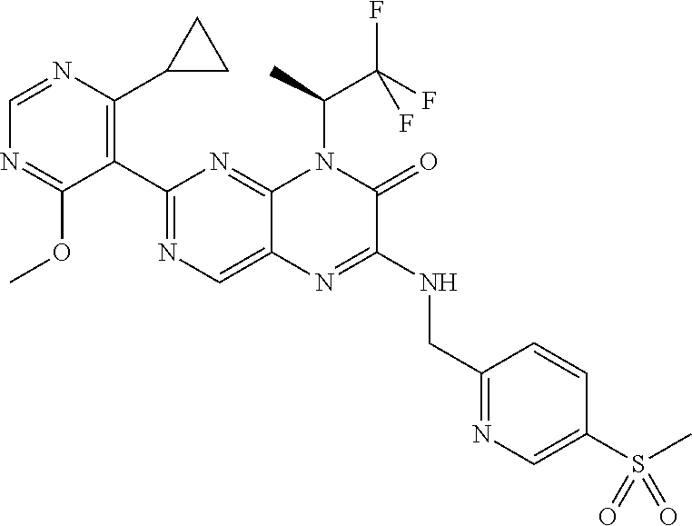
C1=NC(C2CC2)=C(C2=NC=C3C(=N2)N(C(C(F)(F)F)C)C(=O)C(NCC2=NC=C(S(=O)(=O)C)C=C2)=N3)C(OC)=N1
